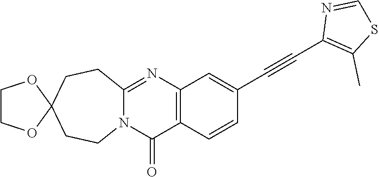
N12C(=NC3=C(C1=O)C=CC(C#CC1=C(C)SC=N1)=C3)CCC1(CC2)OCCO1
